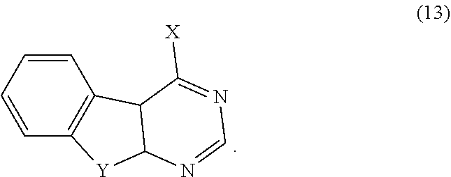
C1=CC=CC2=C1C1C([Y]2)N=CN=C1[X]
